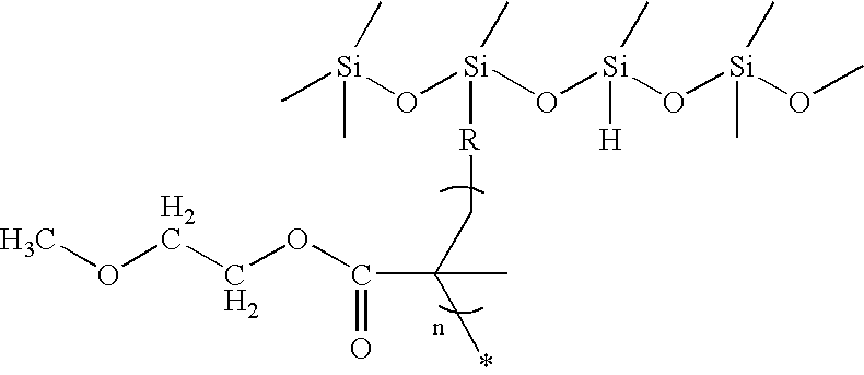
O(CCOC(=O)C(C[R][Si](O[Si](C)(C)C)(C)O[Si](O[Si](OC)(C)C)([H])C)(*)C)C
